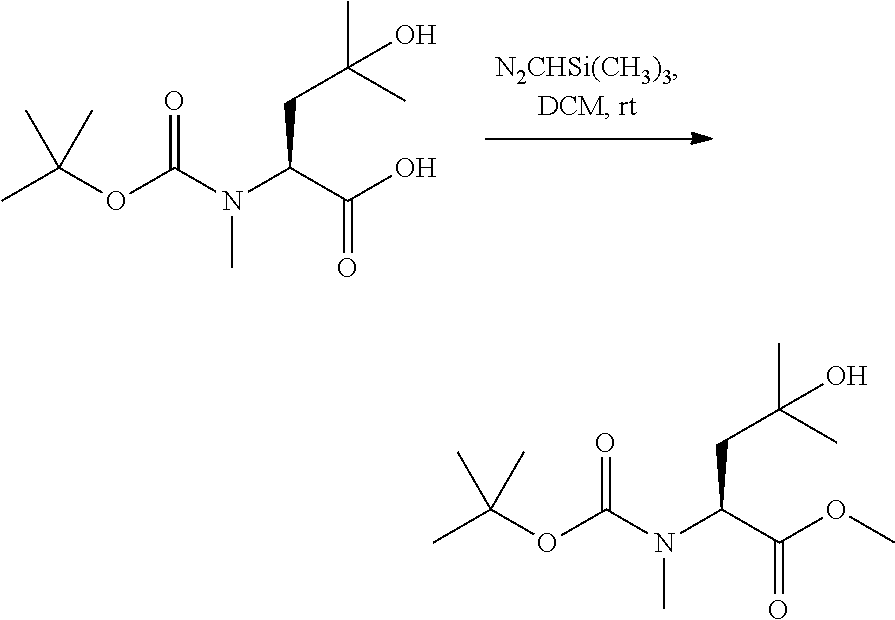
CC(OC(N(C(C(O)=O)CC(C)(C)O)C)=O)(C)C.CC(OC(N(C(C(OC)=O)CC(C)(C)O)C)=O)(C)C
